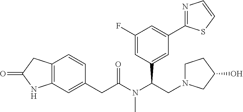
C12=C(C=C(CC(N(C(CN3CCC(O)C3)C3=CC(C4=NC=CS4)=CC(F)=C3)C)=O)C=C1)NC(=O)C2
